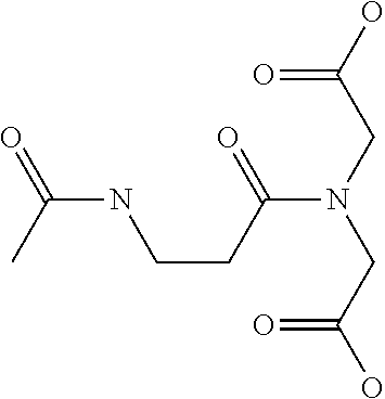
C(NCCC(N(CC(O)=O)CC(O)=O)=O)(C)=O
